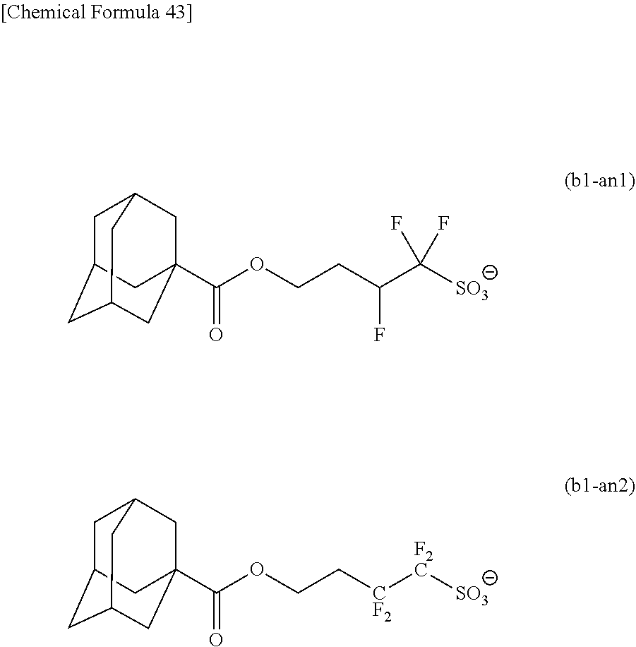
C(OCCC(C([SO3])(F)F)F)(=O)C12CC3CC(CC(C1)C3)C2.C(OCC[CF2][F2C][SO3])(=O)C12CC3CC(CC(C1)C3)C2
